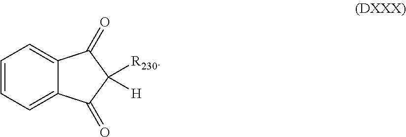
C1=CC=C2C(=C1)C(=O)C([R230])([H])C2=O
